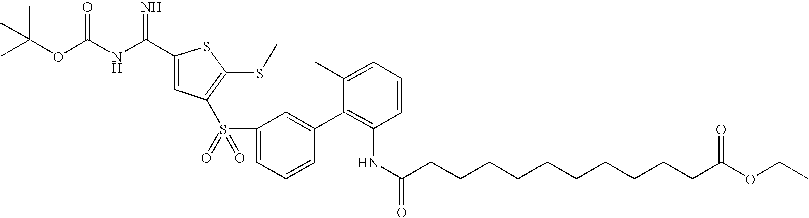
O(C(NC(C1=CC(S(C2=CC=CC(C3=C(NC(CCCCCCCCCCC(OCC)=O)=O)C=CC=C3C)=C2)(=O)=O)=C(SC)S1)=N)=O)C(C)(C)C
